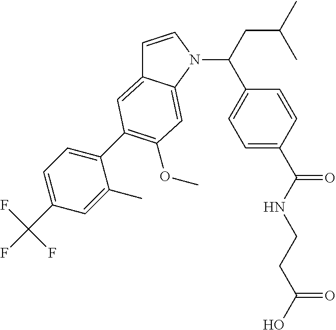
C1=CN(C(C2=CC=C(C(NCCC(O)=O)=O)C=C2)CC(C)C)C2=CC(OC)=C(C3=CC=C(C(F)(F)F)C=C3C)C=C12
